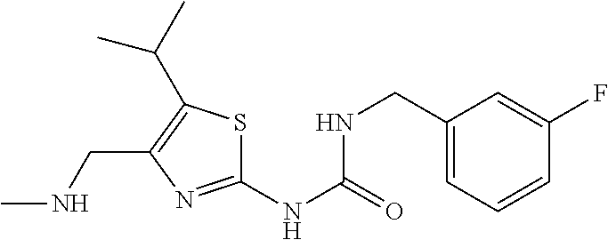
C1(NC(=O)NCC2=CC=CC(F)=C2)=NC(CNC)=C(C(C)C)S1
